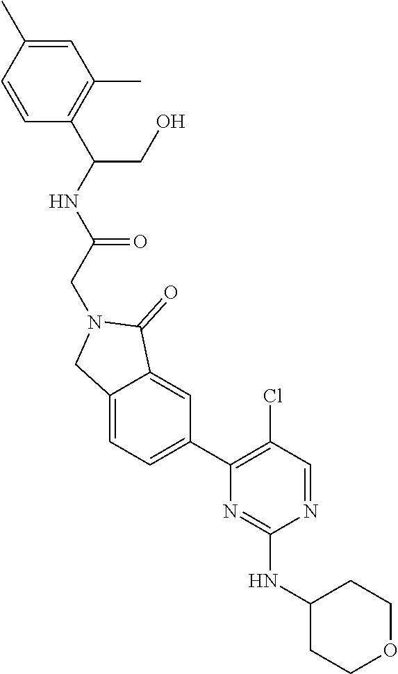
N1=CC(Cl)=C(C2=CC=C3C(=C2)C(=O)N(CC(=O)NC(CO)C2=C(C)C=C(C)C=C2)C3)N=C1NC1CCOCC1
